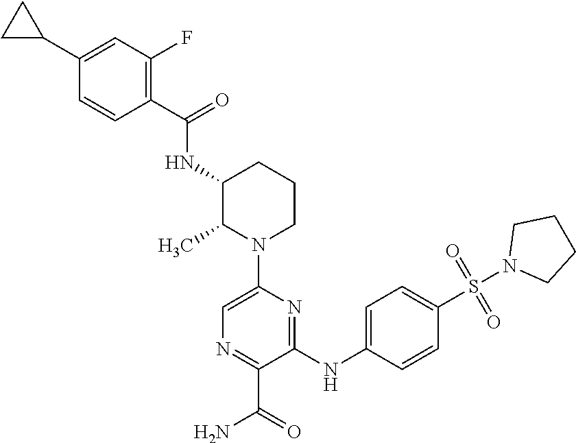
N(C1C(C)N(C2=CN=C(C(=O)N)C(NC3=CC=C(S(=O)(=O)N4CCCC4)C=C3)=N2)CCC1)C(C1=C(F)C=C(C2CC2)C=C1)=O
